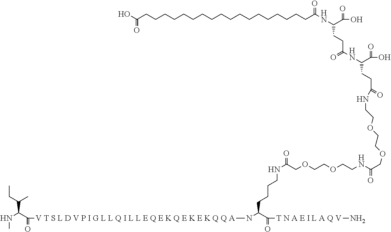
C(C(=O)[V T S L D V P I G L L Q I L L E Q E K Q E K E K Q Q A]NC(C(=O)[T N A E I L A Q V]N)CCCCNC(=O)COCCOCCNC(COCCOCCNC(CCC(C(O)=O)NC(=O)CCC(C(O)=O)NC(CCCCCCCCCCCCCCCCCCC(O)=O)=O)=O)=O)(C(C)CC)NC
